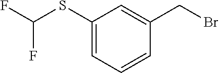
C1(CBr)=CC(SC(F)F)=CC=C1
